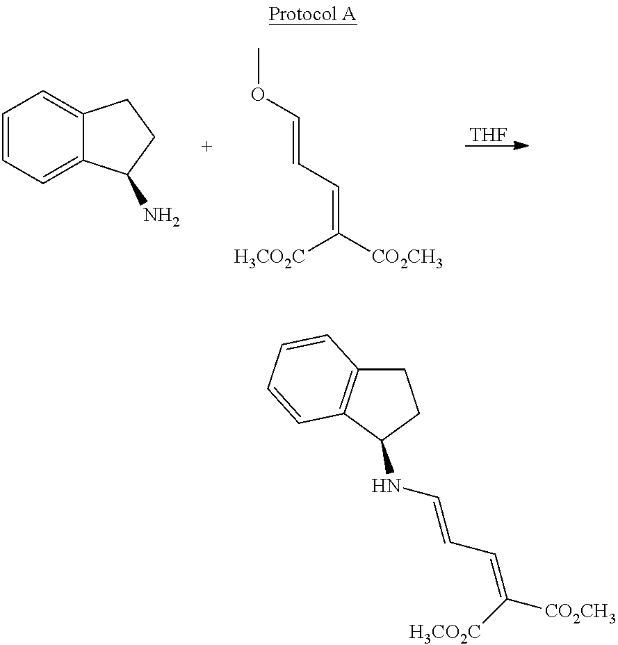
[THF].C1=CC=C2C(=C1)CCC2N.COC=CC=C([CO2CH3])[H3CO2C].N(C=CC=C([CO2CH3])[H3CO2C])C1C2=C(CC1)C=CC=C2
